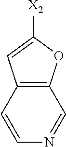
C1([X2])=CC2=C(O1)C=NC=C2
